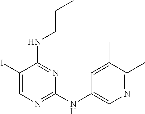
C1(I)=CN=C(NC2=CN=C(C)C(C)=C2)N=C1NCCC
